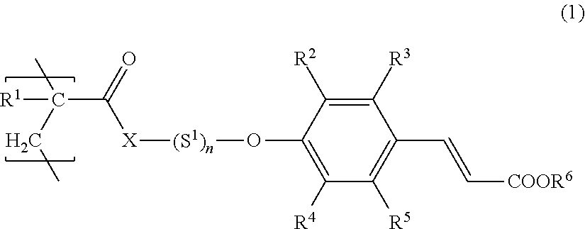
[R1]C(C)(CC)C(=O)[X][(S1)n]OC1=C([R4])C([R5])=C(C=C[COOR6])C([R3])=C1[R2]
